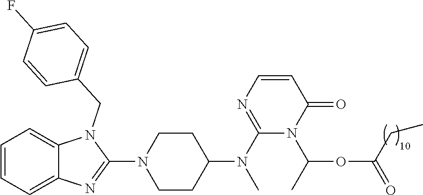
C1=CC=C2C(=C1)N(CC1=CC=C(F)C=C1)C(N1CCC(N(C)C3=NC=CC(=O)N3C(OC(=O)CC)C)CC1)=N2
